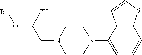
C12=C(C(N3CCN(CC(C)O[R1])CC3)=CC=C1)C=CS2
